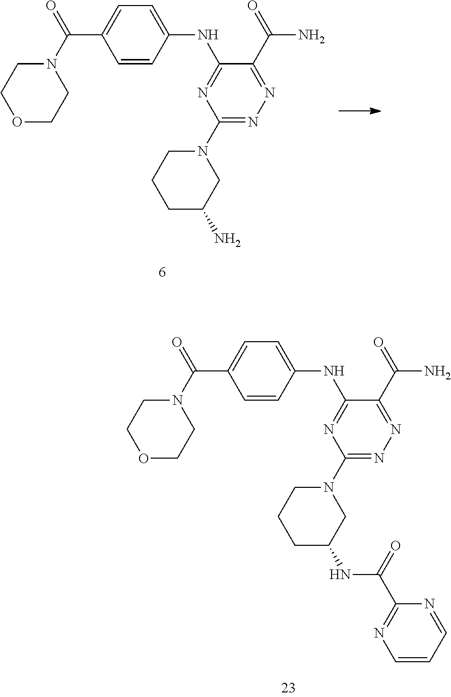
O1CCN(C(=O)C2=CC=C(NC3=NC(N4CCCC(N)C4)=NN=C3C(N)=O)C=C2)CC1.O1CCN(C(=O)C2=CC=C(NC3=NC(N4CCCC(NC(=O)C5=NC=CC=N5)C4)=NN=C3C(N)=O)C=C2)CC1
